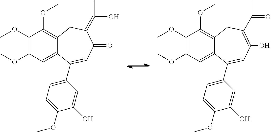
C1(OC)=C(OC)C=C2C(=C1OC)CC(=C(C)O)C(=O)C=C2C1=CC=C(OC)C(O)=C1.C1(OC)=C(OC)C=C2C(=C1OC)CC(C(C)=O)=C(O)C=C2C1=CC=C(OC)C(O)=C1
